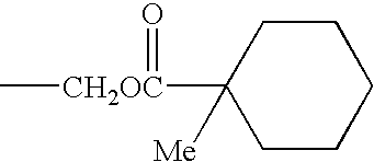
C[CH2OC](=O)C1([Me])CCCCC1
